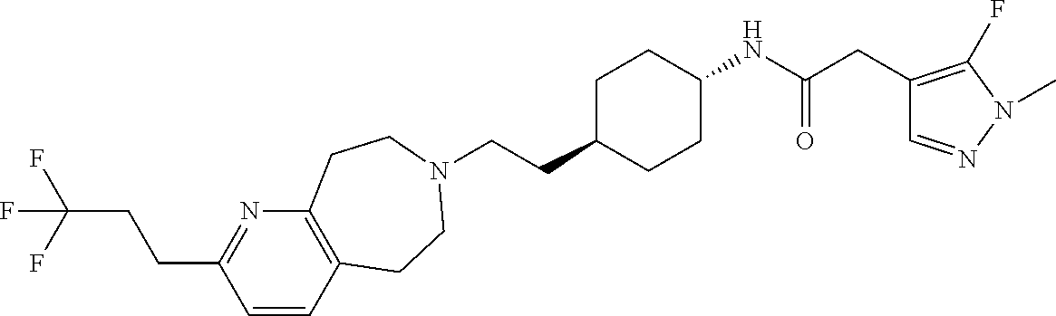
C1=CC2=C(N=C1CCC(F)(F)F)CCN(CCC1CCC(NC(CC3=C(F)N(C)N=C3)=O)CC1)CC2
